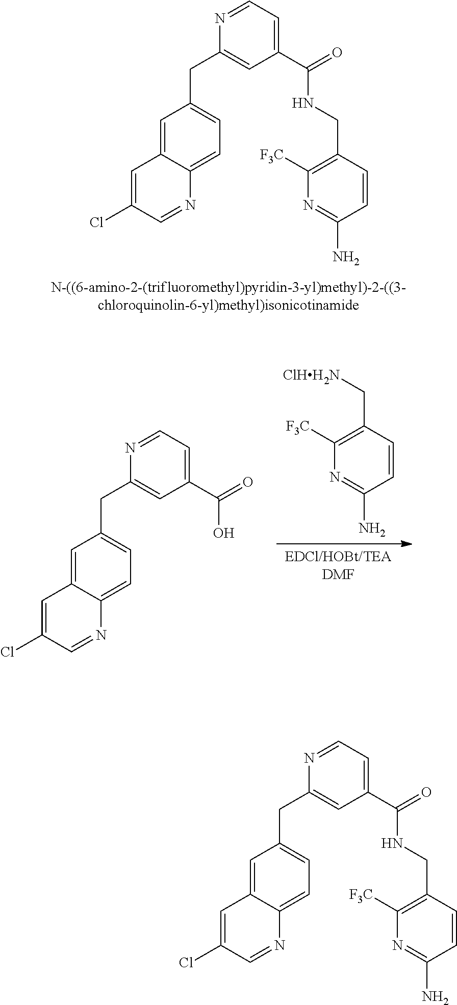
C1=C2C(=CC=C1CC1=CC(C(=O)NCC3=C([F3C])N=C(N)C=C3)=CC=N1)N=CC(Cl)=C2.[EDCl/HOBt/TEADMF].C(C1=C([F3C])N=C(N)C=C1)[ClHH2N].C1=C(Cl)C=NC2=CC=C(CC3=CC(C(=O)O)=CC=N3)C=C12.C1=C2C(=CC=C1CC1=CC(C(=O)NCC3=C([F3C])N=C(N)C=C3)=CC=N1)N=CC(Cl)=C2
